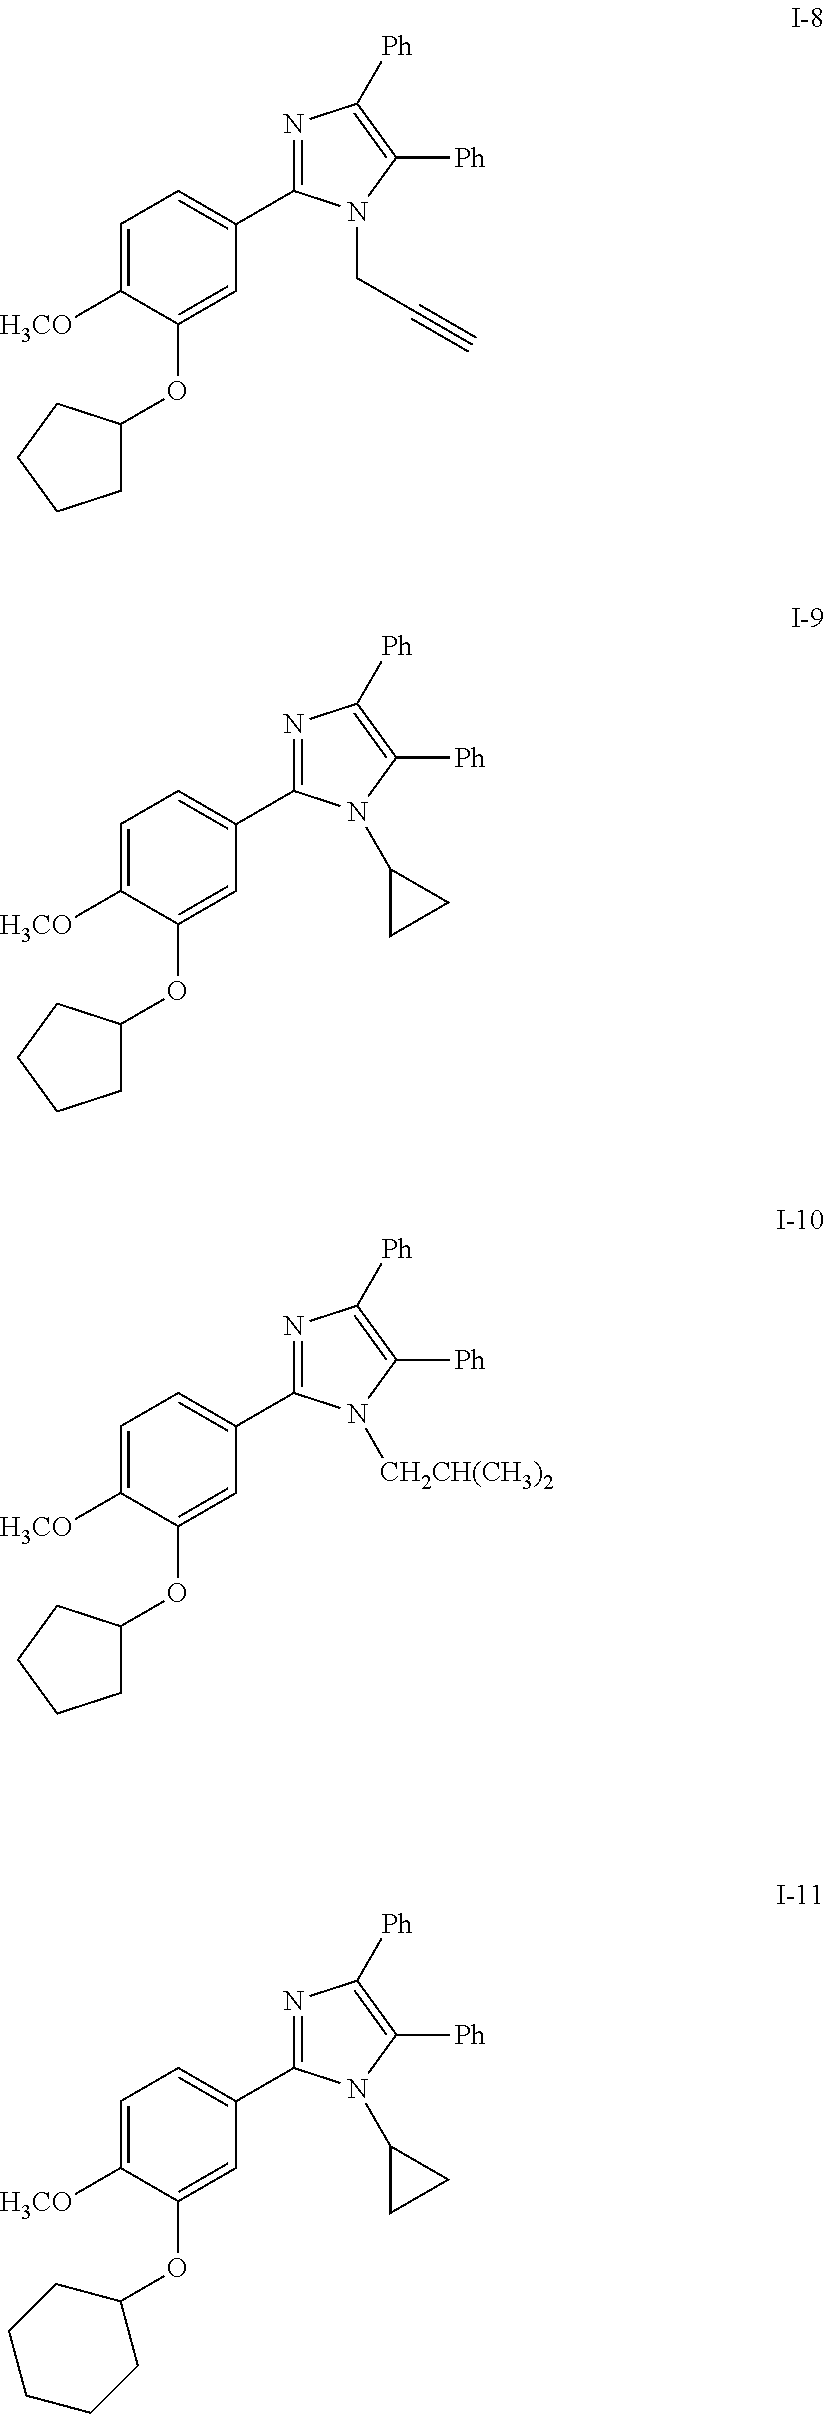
C1([H3CO])=CC=C(C2=NC([Ph])=C([Ph])N2CC#C)C=C1OC1CCCC1.C1([H3CO])=CC=C(C2=NC([Ph])=C([Ph])N2C2CC2)C=C1OC1CCCC1.C1([H3CO])=CC=C(C2=NC([Ph])=C([Ph])N2[CH2CH(CH3)2])C=C1OC1CCCC1.C1([H3CO])=CC=C(C2=NC([Ph])=C([Ph])N2C2CC2)C=C1OC1CCCCC1
